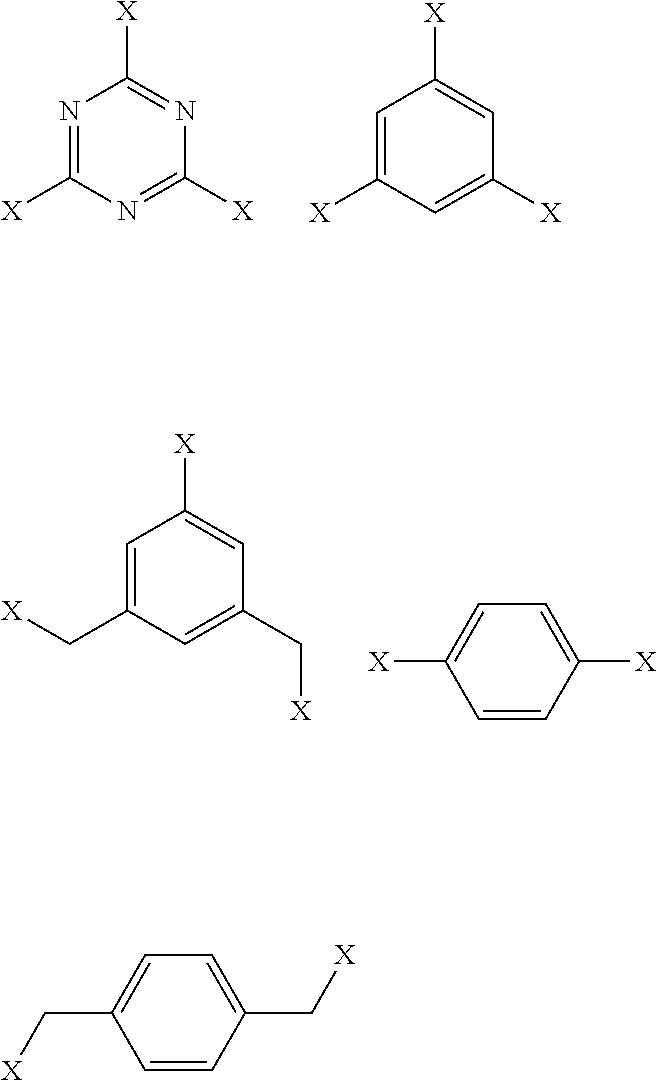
N1=C([X])N=C([X])N=C1[X].C1=C([X])C=C([X])C=C1[X].C1=C(C[X])C=C(C[X])C=C1[X].C1=CC([X])=CC=C1[X].C1=CC(C[X])=CC=C1C[X]
